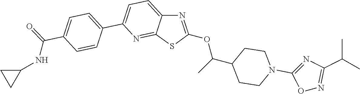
C1=C(C2=CC=C(C(NC3CC3)=O)C=C2)N=C2C(=C1)N=C(OC(C1CCN(C3=NC(C(C)C)=NO3)CC1)C)S2
